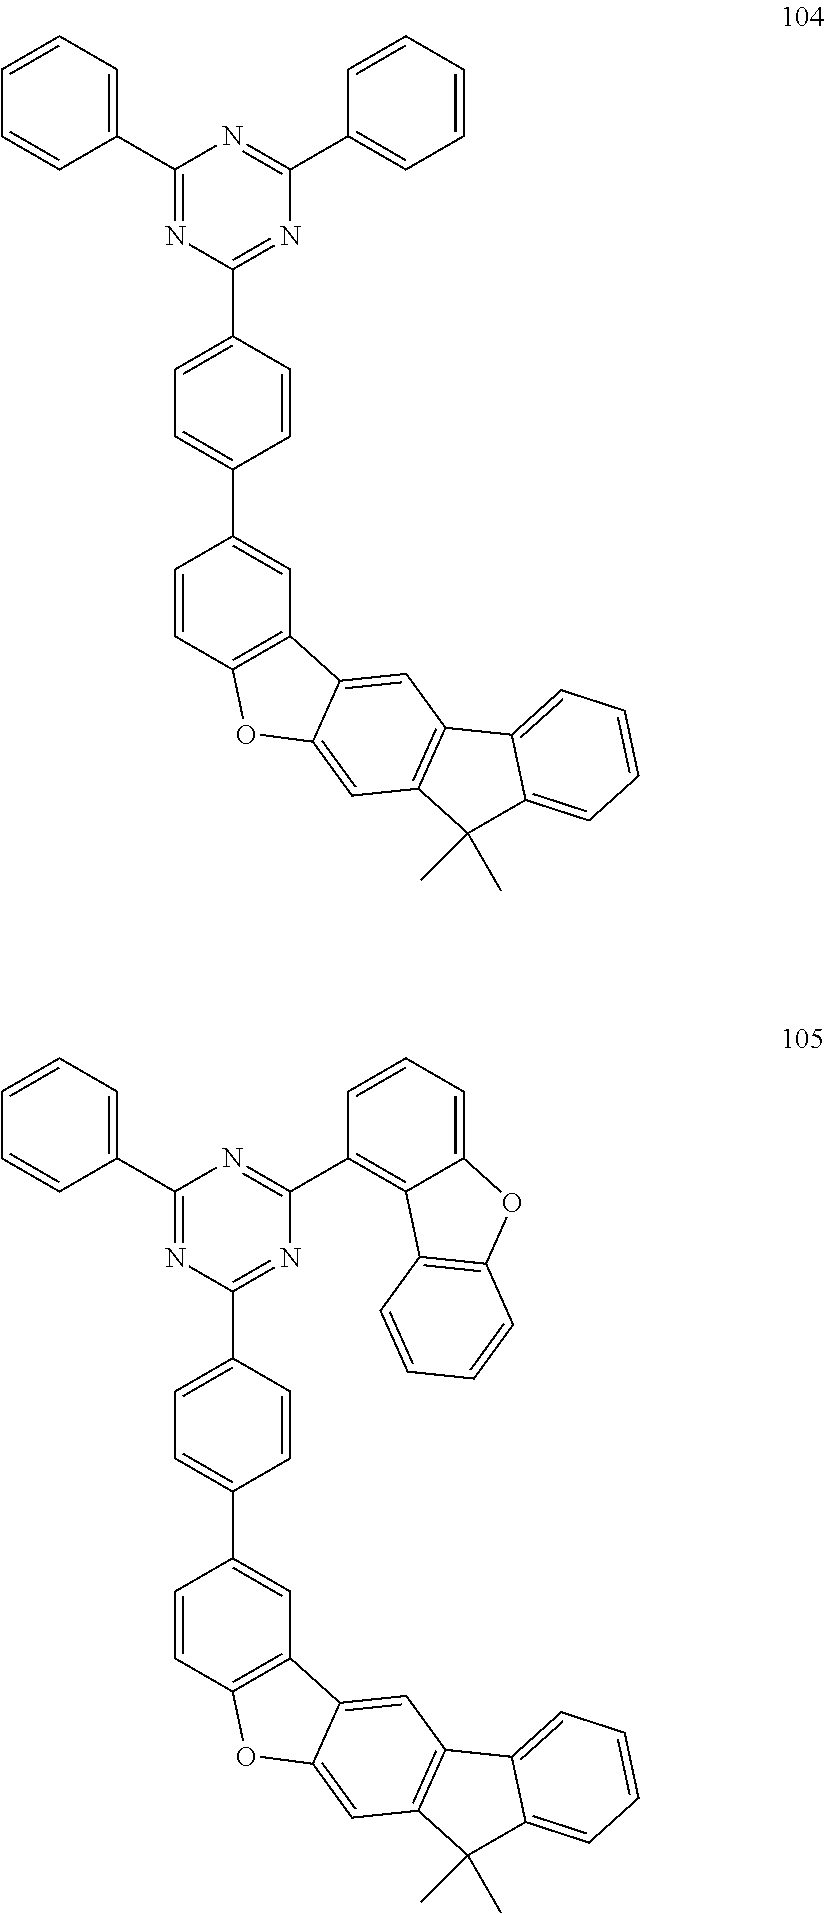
C1(C2=CC=CC=C2)=NC(C2=CC=C(C3=CC4=C(C=C3)OC3=CC5=C(C6=CC=CC=C6C5(C)C)C=C43)C=C2)=NC(C2=CC=CC=C2)=N1.C1(C2=CC=CC=C2)=NC(C2=CC=C(C3=CC4=C(C=C3)OC3=CC5=C(C6=CC=CC=C6C5(C)C)C=C43)C=C2)=NC(C2=C3C(=CC=C2)OC2=C3C=CC=C2)=N1
